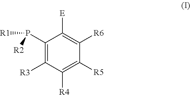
C1(P([R1])[R2])=C([R3])C([R4])=C([R5])C([R6])=C1[E]
